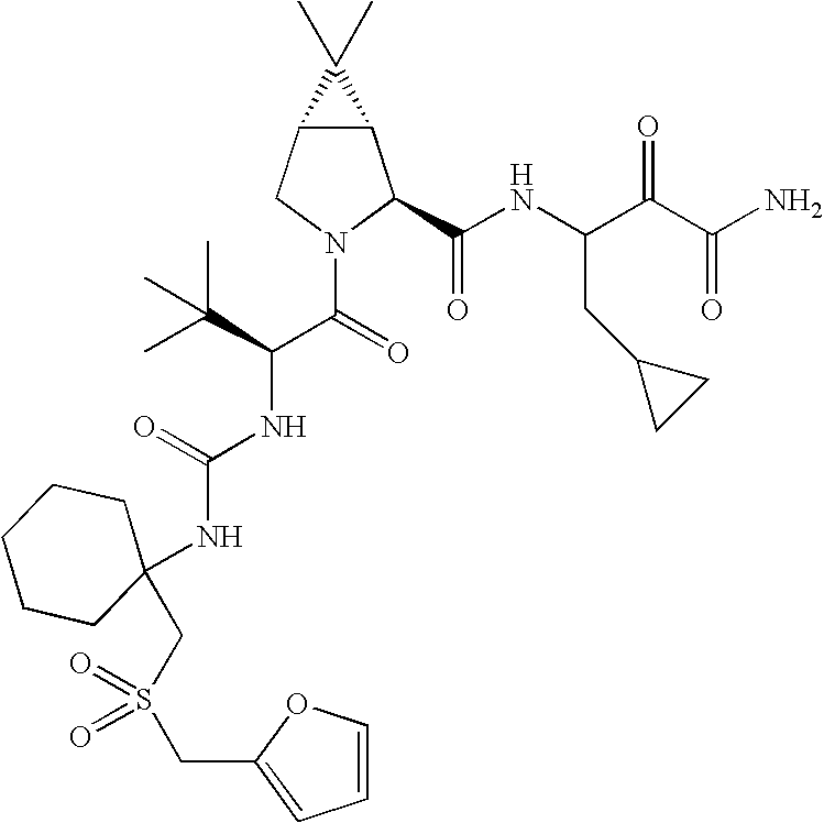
C12C(CN(C(=O)C(C(C)(C)C)NC(NC3(CS(CC4=CC=CO4)(=O)=O)CCCCC3)=O)C1C(NC(C(C(N)=O)=O)CC1CC1)=O)C2(C)C
